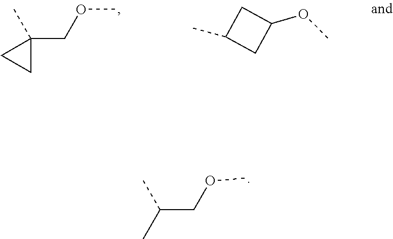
C1(C)(COC)CC1.CC1CC(OC)C1.CC(COC)C
